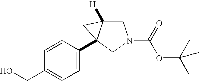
C1(C23C([H])(CN(C(=O)OC(C)(C)C)C2)C3)=CC=C(CO)C=C1
